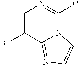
C1=C(Br)C2=NC=CN2C(Cl)=N1
